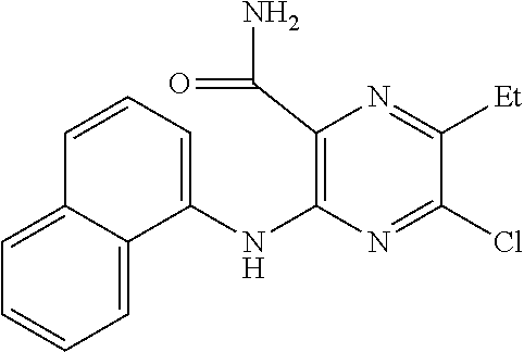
C1(NC2=C(C(N)=O)N=C([Et])C(Cl)=N2)=CC=CC2=CC=CC=C12
